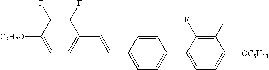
C1(F)=C(F)C([C3H7O])=CC=C1C=CC1=CC=C(C2=CC=C([OC5H11])C(F)=C2F)C=C1
